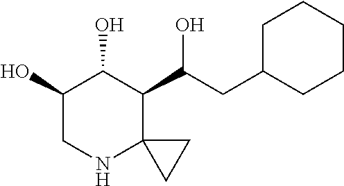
C1C(CC(O)C2C3(NCC(O)C2O)CC3)CCCC1
